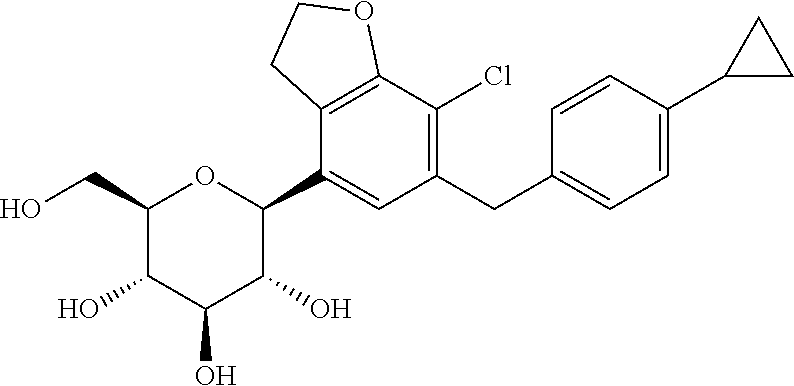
C1(CO)C(O)C(O)C(O)C(C2=CC(CC3=CC=C(C4CC4)C=C3)=C(Cl)C3=C2CCO3)O1
